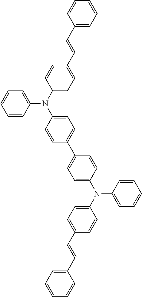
C1=CC(N(C2=CC=C(C=CC3=CC=CC=C3)C=C2)C2=CC=C(C3=CC=C(N(C4=CC=C(C=CC5=CC=CC=C5)C=C4)C4=CC=CC=C4)C=C3)C=C2)=CC=C1
